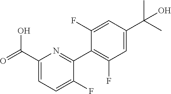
C1(C(=O)O)=CC=C(F)C(C2=C(F)C=C(C(C)(C)O)C=C2F)=N1
